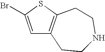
C1=C(Br)SC2=C1CCNCC2
